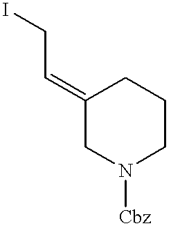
C1(=CCI)CN([Cbz])CCC1
